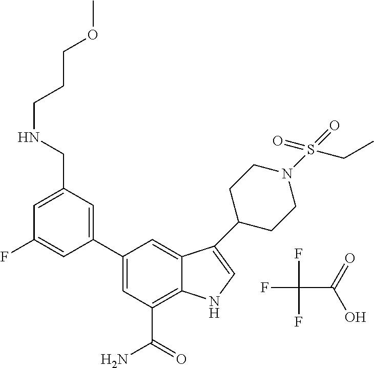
FC(C(=O)O)(F)F.C1=C(CNCCCOC)C=C(C2=CC(C(=O)N)=C3C(=C2)C(C2CCN(S(=O)(=O)CC)CC2)=CN3)C=C1F
